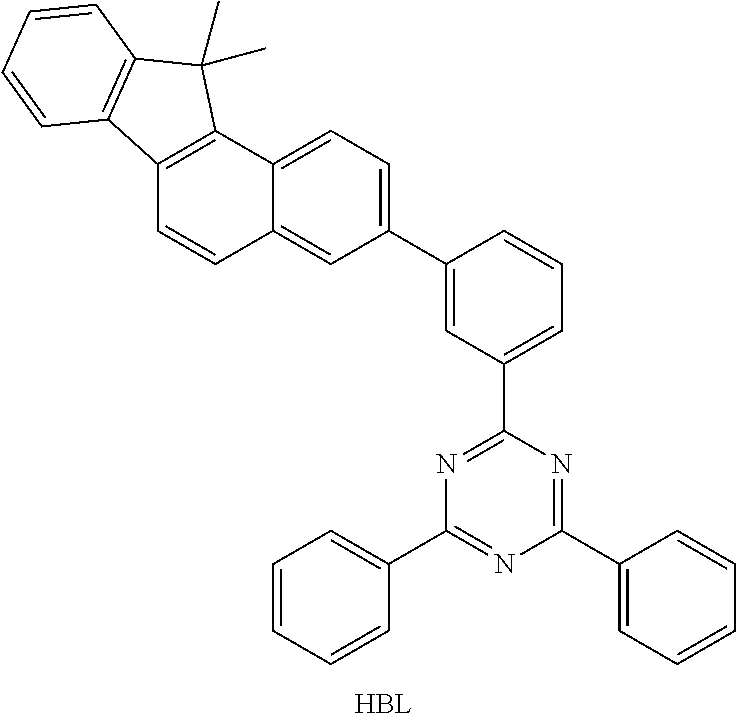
C1(C2=CC=C3C(=C2)C=CC2=C3C(C)(C)C3=C2C=CC=C3)=CC(C2=NC(C3=CC=CC=C3)=NC(C3=CC=CC=C3)=N2)=CC=C1
